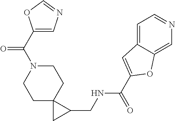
C1N(C(C2=CN=CO2)=O)CCC2(C1)CC2CNC(C1=CC2=CC=NC=C2O1)=O
